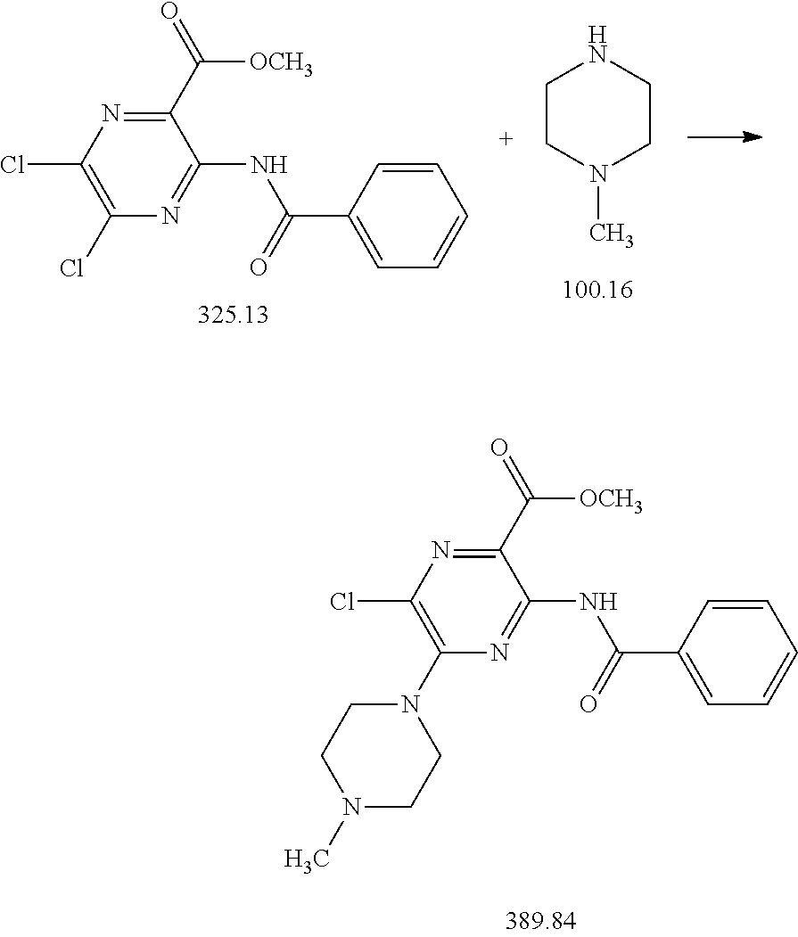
C1(C([OCH3])=O)=NC(Cl)=C(Cl)N=C1NC(=O)C1=CC=CC=C1.C1CN(C)CCN1.C1(C([OCH3])=O)=NC(Cl)=C(N2CCN(C)CC2)N=C1NC(=O)C1=CC=CC=C1
